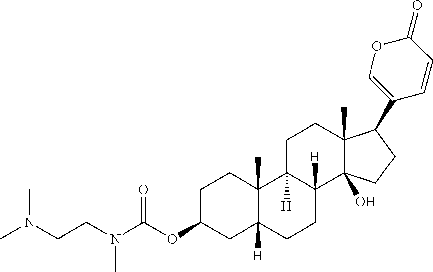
C1C(OC(N(CCN(C)C)C)=O)CC2([H])C(C)(C1)C1([H])C([H])(CC2)C2(O)C(C)(CC1)C(C1=COC(=O)C=C1)CC2
